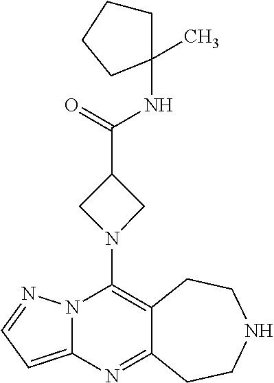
C12=C(N3CC(C(=O)NC4(C)CCCC4)C3)N3C(=CC=N3)N=C1CCNCC2
